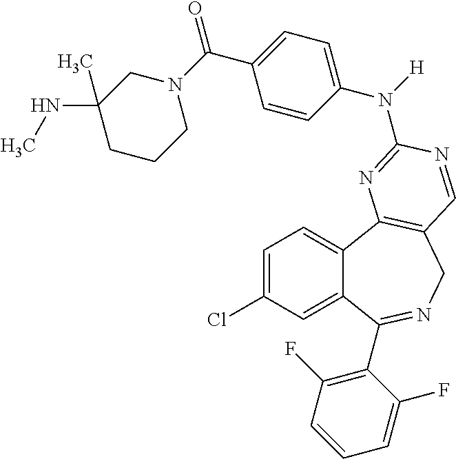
C1=C(Cl)C=C2C(=C1)C1=C(CN=C2C2=C(F)C=CC=C2F)C=NC(N(C2=CC=C(C(N3CC(C)(NC)CCC3)=O)C=C2)[H])=N1
